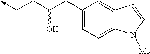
C1(CC(CC->C)O)=CC=C2C(=C1)C=CN2[Me]
